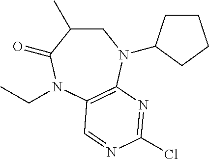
C1C(C)C(=O)N(CC)C2=C(N1C1CCCC1)N=C(Cl)N=C2
